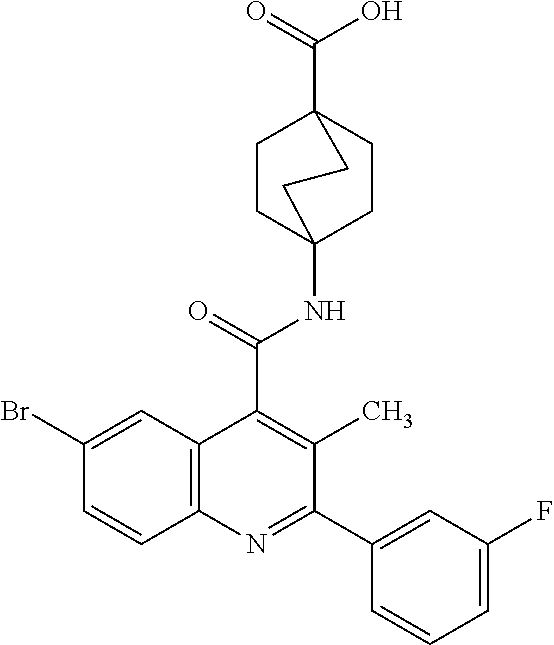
C12=C(C=C(Br)C=C1)C(C(=O)NC13CCC(C(=O)O)(CC1)CC3)=C(C)C(C1=CC(F)=CC=C1)=N2
